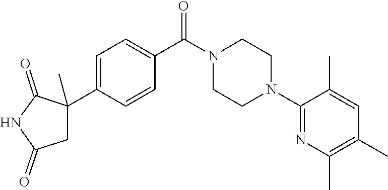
C1=C(C2(C)C(=O)NC(=O)C2)C=CC(C(N2CCN(C3=NC(C)=C(C)C=C3C)CC2)=O)=C1
